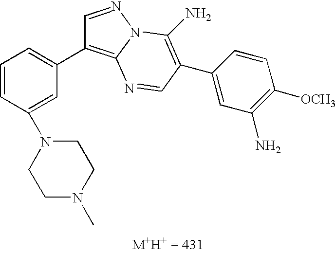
C1=CC=C(C2=C3N(N=C2)C(N)=C(C2=CC(N)=C([OCH3])C=C2)C=N3)C=C1N1CCN(C)CC1
